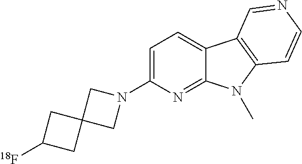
N1(C2=CC=C3C(=N2)N(C)C2=C3C=NC=C2)CC2(C1)CC([18F])C2
